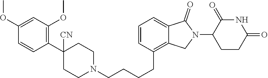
C1=CC(CCCCN2CCC([CN])(C3=C(OC)C=C(OC)C=C3)CC2)=C2C(=C1)C(=O)N(C1C(=O)NC(=O)CC1)C2
